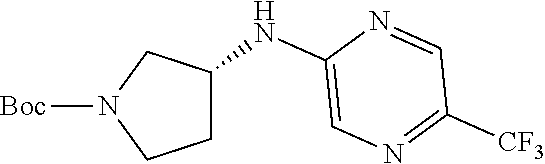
[Boc]N1CCC(NC2=CN=C([CF3])C=N2)C1
